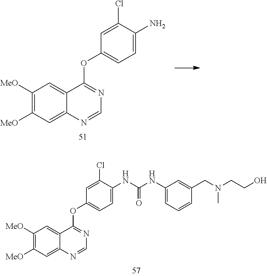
C1([MeO])=C([MeO])C=C2C(=C1)C(OC1=CC=C(N)C(Cl)=C1)=NC=N2.C1([MeO])=C([MeO])C=C2C(=C1)C(OC1=CC=C(NC(NC3=CC=CC(CN(CCO)C)=C3)=O)C(Cl)=C1)=NC=N2
